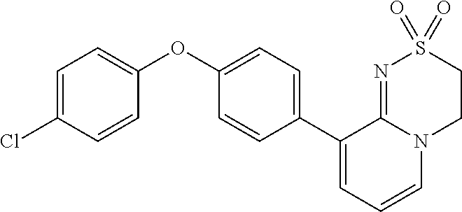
C1(OC2=CC=C(Cl)C=C2)=CC=C(C2=CC=CN3C2=NS(=O)(=O)CC3)C=C1
